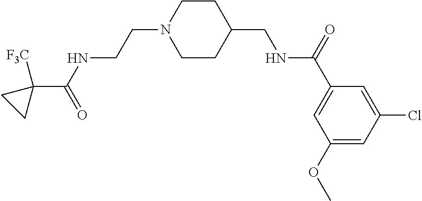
C1(C(NCCN2CCC(CNC(C3=CC(OC)=CC(Cl)=C3)=O)CC2)=O)([F3C])CC1
